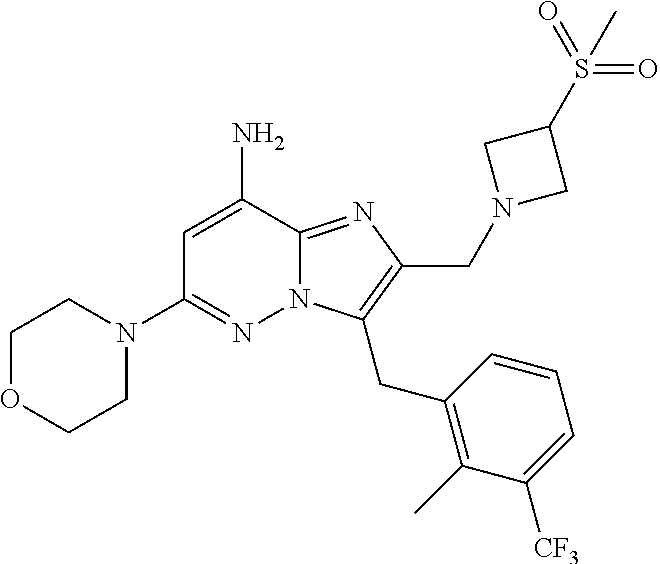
NC1=CC(N2CCOCC2)=NN2C1=NC(CN1CC(S(=O)(=O)C)C1)=C2CC1=C(C)C([CF3])=CC=C1
